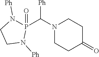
[Ph]C(N1CCC(=O)CC1)P1(=O)N([Ph])CCN1[Ph]
